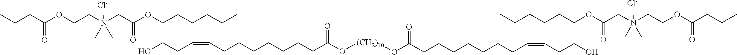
[Cl-].[Cl-].C(=O)(OCCN(C)(C)CC(OC(C(O)CC=CCCCCCCCC(O[(CH2)10]OC(=O)CCCCCCCC=CCC(O)C(OC(CN(CCOC(CCC)=O)(C)C)=O)CCCCC)=O)CCCCC)=O)CCC
